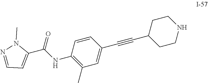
C1CNCCC1C#CC1=CC(C)=C(NC(C2=CC=NN2C)=O)C=C1
